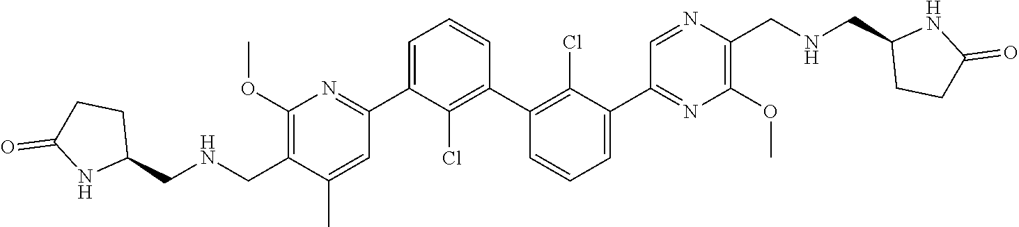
C1(C2=NC(OC)=C(C[HN]CC3CCC(=O)N3)C(C)=C2)=CC=CC(C2=C(Cl)C(C3=NC(OC)=C(CNCC4CCC(=O)[HN]4)N=C3)=CC=C2)=C1Cl
